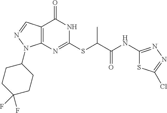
C12=C(N=C(SC(C(NC3=NN=C(Cl)S3)=O)C)NC1=O)N(C1CCC(F)(F)CC1)N=C2
